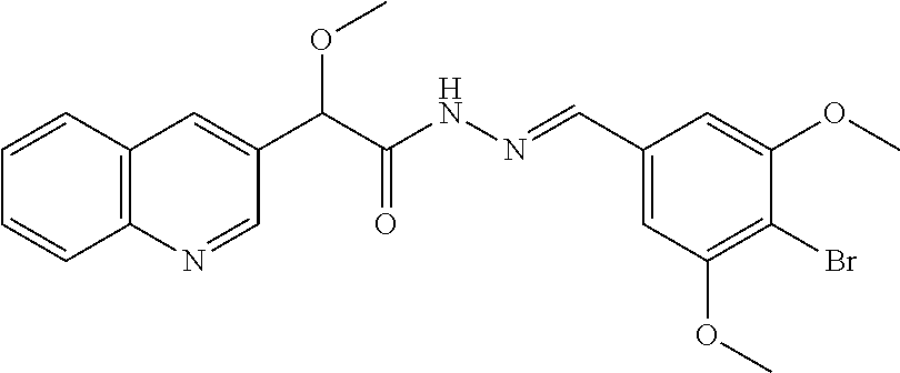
C(C(NN=CC1=CC(OC)=C(Br)C(OC)=C1)=O)(OC)C1=CC2=C(N=C1)C=CC=C2
